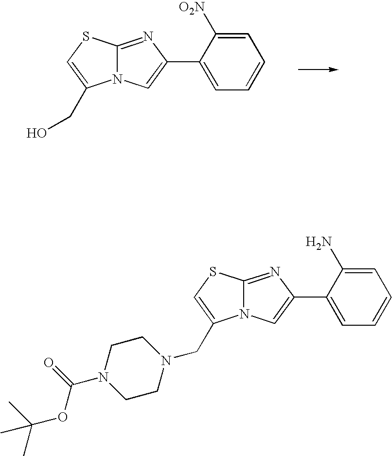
C(C1=CSC2=NC(C3=CC=CC=C3[O2N])=CN21)O.N12C(=NC(C3=CC=CC=C3N)=C1)SC=C2CN1CCN(C(=O)OC(C)(C)C)CC1
